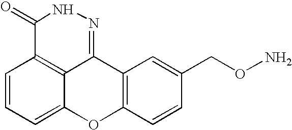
C1=CC=C2C3=C1C(=O)NN=C3C1=C(O2)C=CC(CON)=C1
